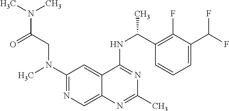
N(C1=NC=C2C(=C1)C(NC(C1=C(F)C(C(F)F)=CC=C1)C)=NC(C)=N2)(C)CC(N(C)C)=O
